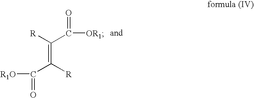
C(=C([R])C([R1O])=O)([R])C([OR1])=O
